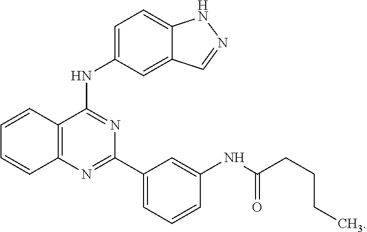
C12=C(N=C(C3=CC=CC(NC(CCCC)=O)=C3)N=C1NC1=CC=C3C(=C1)C=NN3)C=CC=C2
